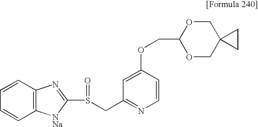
C1=C(OCC2OCC3(CO2)CC3)C=CN=C1CS(C1=NC2=C(C=CC=C2)[NNa]1)=O
